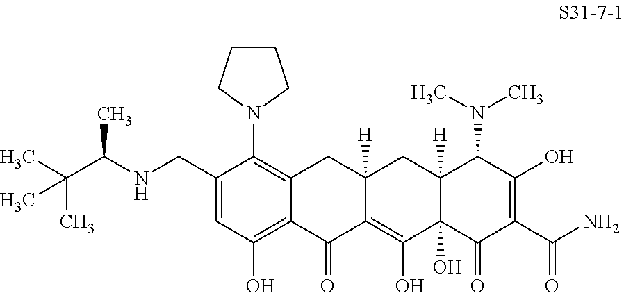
C1=C(CNC(C(C)(C)C)C)C(N2CCCC2)=C2C(=C1O)C(=O)C1=C(O)C3(O)C([H])(CC1([H])C2)C(N(C)C)C(O)=C(C(N)=O)C3=O
